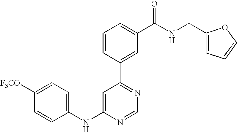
C1(NC2=CC(C3=CC(C(NCC4=CC=CO4)=O)=CC=C3)=NC=N2)=CC=C([F3CO])C=C1
